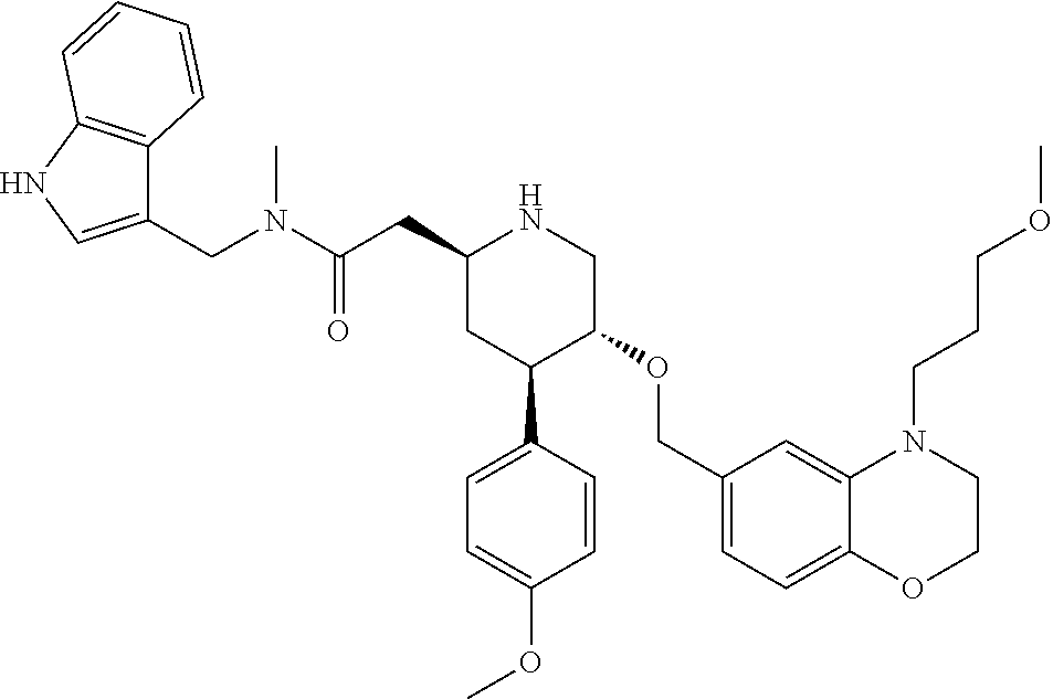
C1(CC(N(CC2=CNC3=C2C=CC=C3)C)=O)CC(C2=CC=C(OC)C=C2)C(OCC2=CC=C3C(=C2)N(CCCOC)CCO3)CN1
